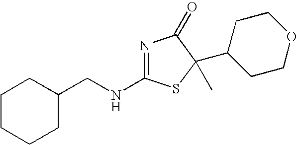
N1=C(NCC2CCCCC2)SC(C2CCOCC2)(C)C1=O
